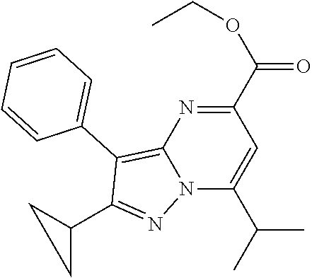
C1(C(OCC)=O)=NC2=C(C3=CC=CC=C3)C(C3CC3)=NN2C(C(C)C)=C1
